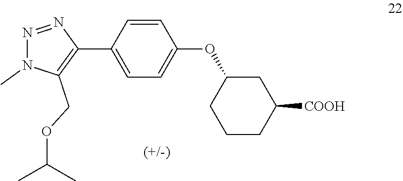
C1=C(C2=C(COC(C)C)N(C)N=N2)C=CC(OC2CCCC([COOH])C2)=C1
